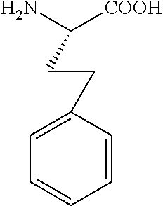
NC([COOH])CCC1=CC=CC=C1
